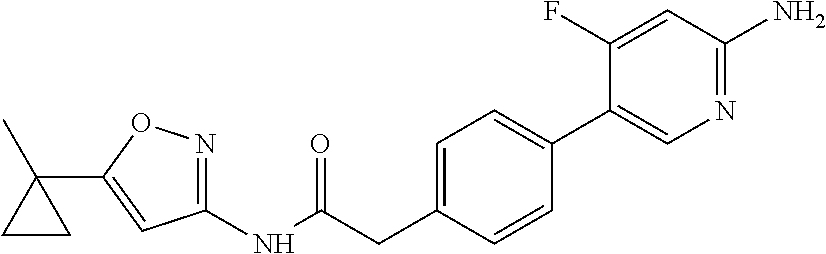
C1(NC(=O)CC2=CC=C(C3=CN=C(N)C=C3F)C=C2)=NOC(C2(C)CC2)=C1
